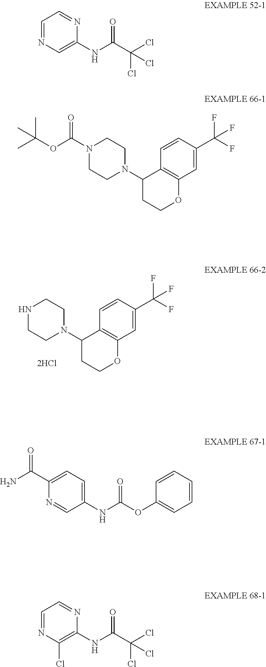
C1=C(C(F)(F)F)C=CC2=C1OCCC2N1CCNCC1.C1=NC=C(NC(C(Cl)(Cl)Cl)=O)N=C1.C1=C(C(F)(F)F)C=CC2=C1OCCC2N1CCN(C(OC(C)(C)C)=O)CC1.C1(NC(OC2=CC=CC=C2)=O)=CC=C(C(N)=O)N=C1.C1=NC(Cl)=C(NC(C(Cl)(Cl)Cl)=O)N=C1
